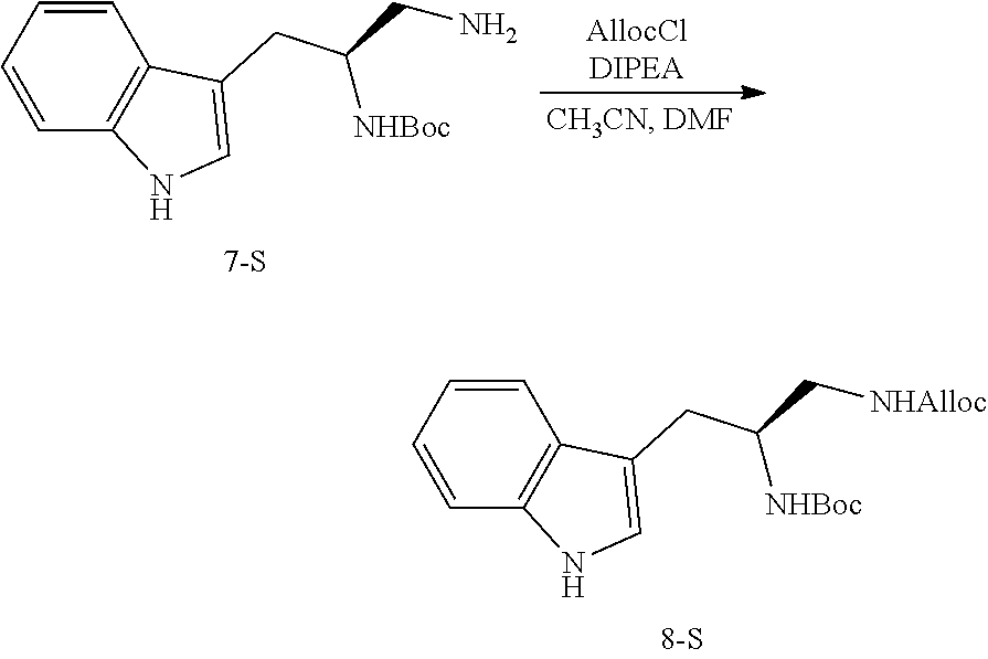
C1=CC=CC2=C1NC=C2CC([NHBoc])CN.C1=CC=CC2=C1NC=C2CC([NHBoc])C[NHAlloc]
